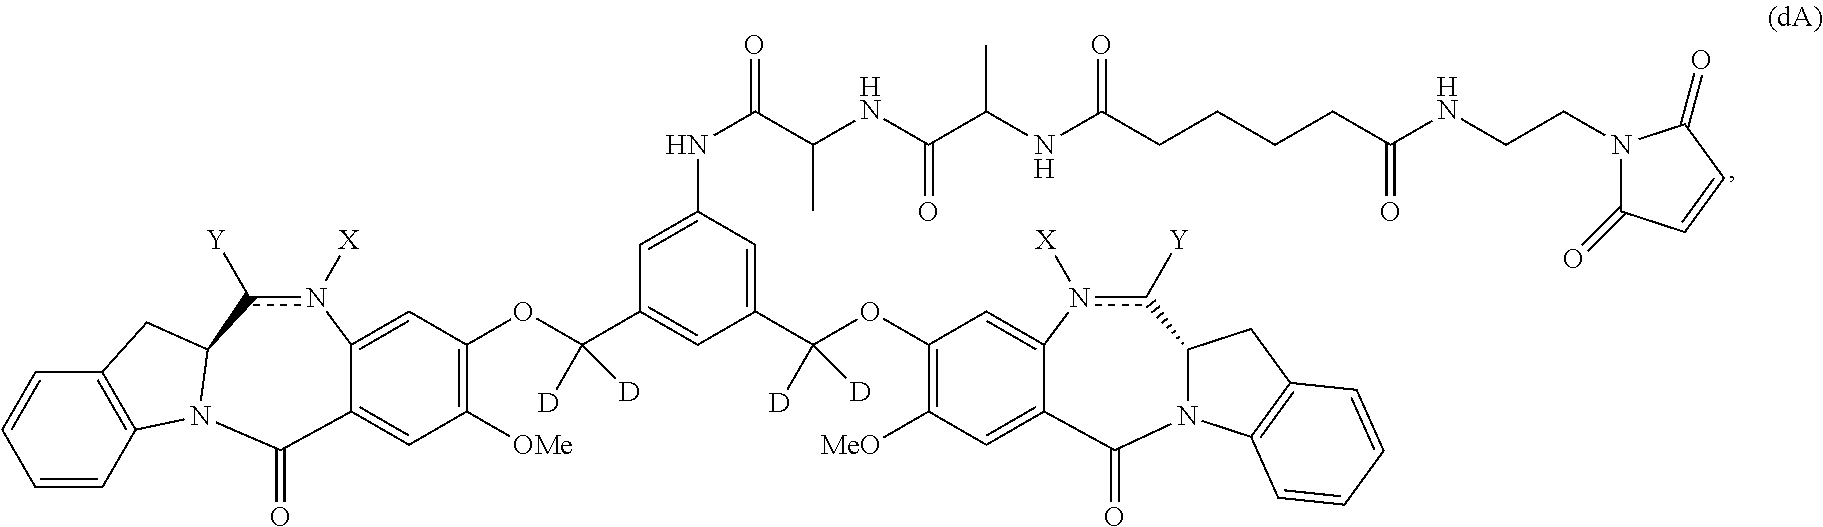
C1=CC2=C(C=C1)CC1N2C(=O)C2=CC([OMe])=C(OC(C3=CC(C(OC4=C([MeO])C=C5C(=C4)n([X])c([Y])C4N(C5=O)C5=C(C4)C=CC=C5)([D])[D])=CC(NC(=O)C(NC(C(NC(CCCCC(NCCN4C(=O)C=CC4=O)=O)=O)C)=O)C)=C3)([D])[D])C=C2n([X])c1[Y]
